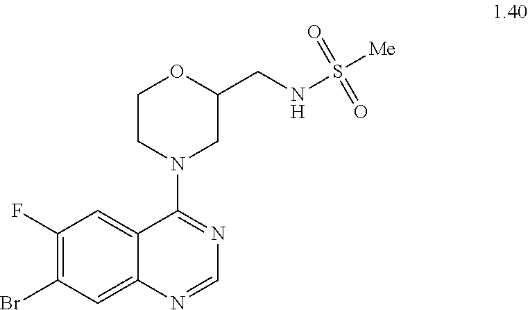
C1CN(C2=NC=NC3=CC(Br)=C(F)C=C23)CC(CNS([Me])(=O)=O)O1
